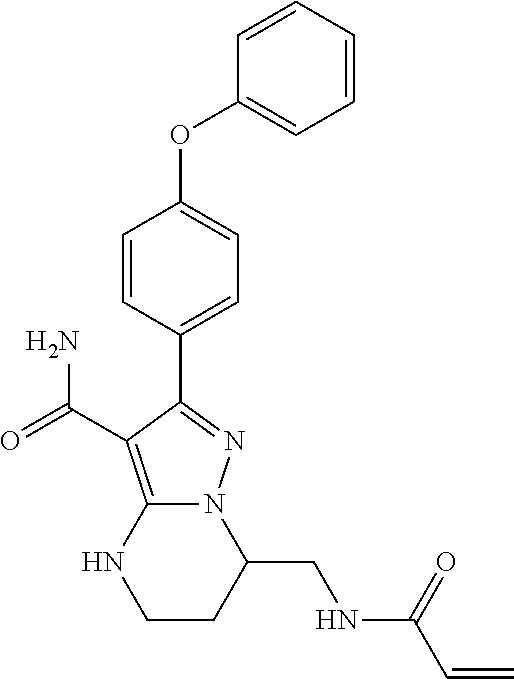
C1(OC2=CC=C(C3=NN4C(=C3C(=O)N)NCCC4CNC(C=C)=O)C=C2)=CC=CC=C1
